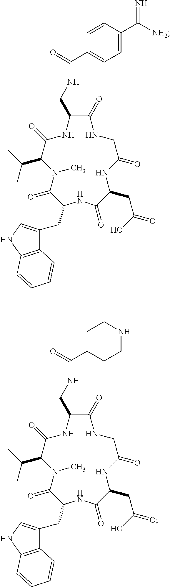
C1=C(C([NH2])=N)C=CC(C(=O)NCC2C(=O)NCC(=O)NC(CC(=O)O)C(=O)NC(CC3=CNC4=C3C=CC=C4)C(=O)N(C)C(C(C)C)C(=O)N2)=C1.C1NCCC(C(=O)NCC2C(=O)NCC(=O)NC(CC(=O)O)C(=O)NC(CC3=CNC4=C3C=CC=C4)C(=O)N(C)C(C(C)C)C(=O)N2)C1
